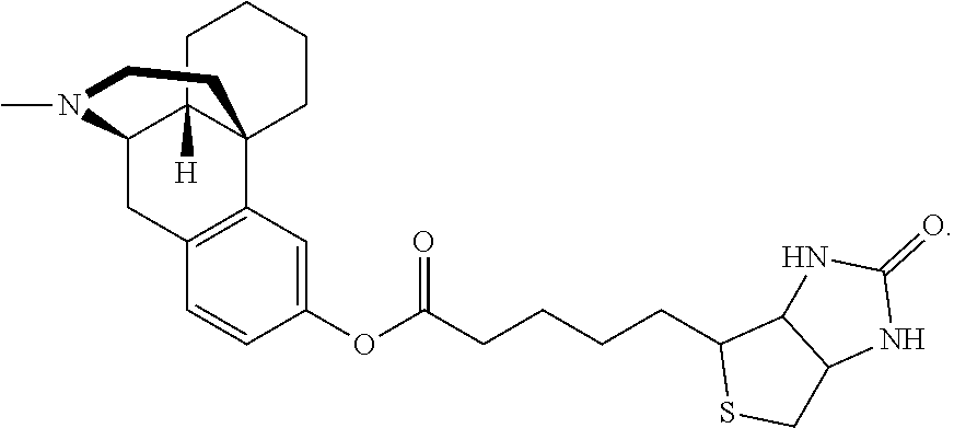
CN1C2CC3=C(C=C(OC(CCCCC4SCC5C4NC(=O)N5)=O)C=C3)C3(C2([H])CCCC3)CC1
